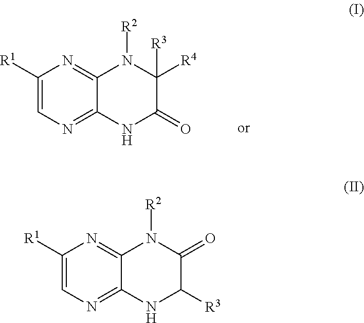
C1([R1])=CN=C2C(=N1)N([R2])C([R4])([R3])C(=O)N2.C1([R1])=CN=C2C(=N1)N([R2])C(=O)C([R3])N2
